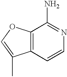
C12=C(C=CN=C1N)C(C)=CO2
